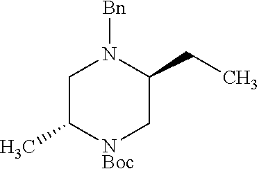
N1([Bn])CC(C)[NBoc]CC1CC
